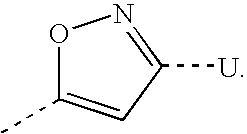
O1C(C)=CC([U])=N1
